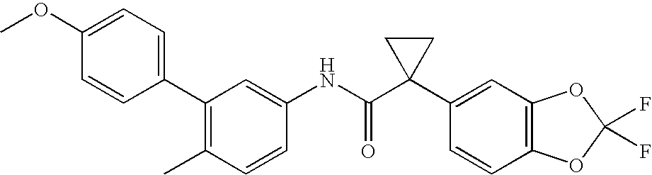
C1=CC(C)=C(C2=CC=C(OC)C=C2)C=C1NC(C1(C2=CC3=C(C=C2)OC(F)(F)O3)CC1)=O
